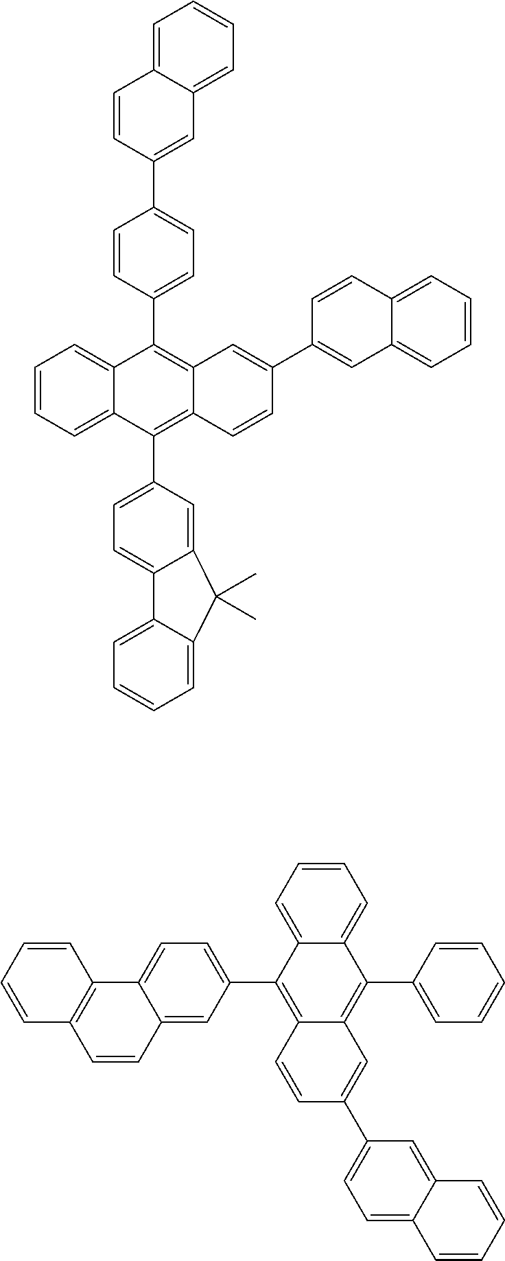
C1=CC(C2=CC=C(C3=C4C(=C(C5=CC=C6C(=C5)C(C)(C)C5=CC=CC=C65)C5=CC=CC=C35)C=CC(C3=CC5=CC=CC=C5C=C3)=C4)C=C2)=CC2=CC=CC=C12.C12=CC(C3=C4C(=C(C5=CC=CC=C5)C5=CC=CC=C35)C=C(C3=CC=C5C(=C3)C=CC=C5)C=C4)=CC=C1C1=C(C=C2)C=CC=C1
